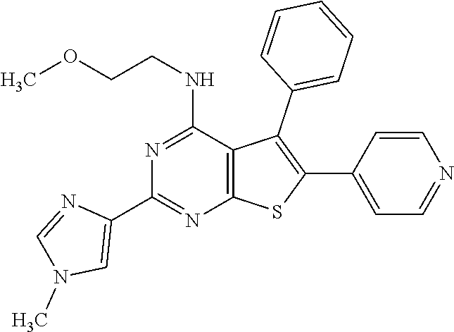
C12=C(C(NCCOC)=NC(C3=CN(C)C=N3)=N1)C(C1=CC=CC=C1)=C(C1=CC=NC=C1)S2
